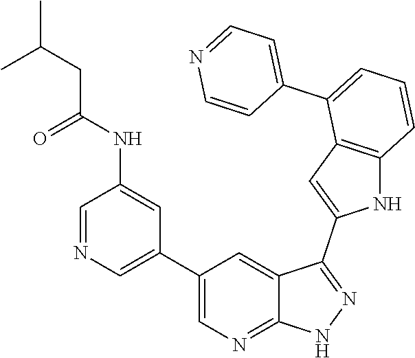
C1(C2=CN=CC(NC(=O)CC(C)C)=C2)=CN=C2C(=C1)C(C1=CC3=C(N1)C=CC=C3C1=CC=NC=C1)=NN2
